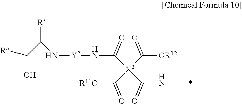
C(N[Y2]NC(C([R])O)[R])(=O)[X2](C([OR12])=O)(C([R11O])=O)C(N*)=O
